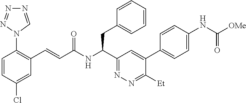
C1=C(Cl)C=CC(N2C=NN=N2)=C1C=CC(NC(C1=NN=C([Et])C(C2=CC=C(NC([OMe])=O)C=C2)=C1)CC1=CC=CC=C1)=O
